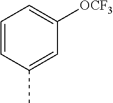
C1=CC(C)=CC([OCF3])=C1
